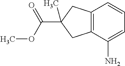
C12=C(C(N)=CC=C1)CC(C(OC)=O)(C)C2
